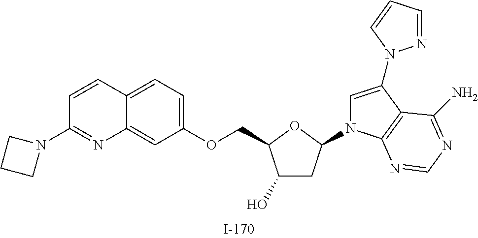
C1(O)CC(N2C=C(N3N=CC=C3)C3=C2N=CN=C3N)OC1COC1=CC=C2C(=C1)N=C(N1CCC1)C=C2
